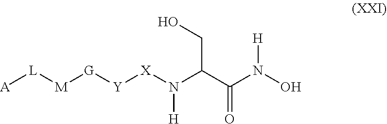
[A][L][M][G][Y][X]N(C(C(N(O)[H])=O)CO)[H]
